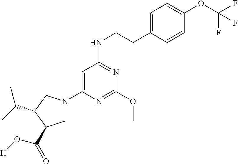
C1=C(CCNC2=NC(OC)=NC(N3CC(C(=O)O[H])C(C(C)C)C3)=C2)C=CC(OC(F)(F)F)=C1
